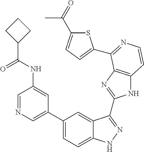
C1(C2=CN=CC(NC(C3CCC3)=O)=C2)=CC=C2C(=C1)C(C1=NC3=C(N1)C=CN=C3C1=CC=C(C(=O)C)S1)=NN2
